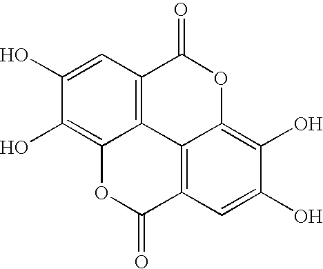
C12=C3C=C(O)C(O)=C1OC(=O)C1=C2C(=C(O)C(O)=C1)OC3=O
